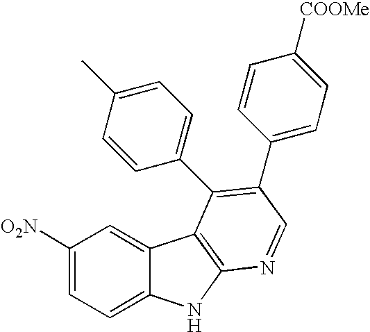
C1([O2N])=CC=C2C(=C1)C1=C(N2)N=CC(C2=CC=C([COOMe])C=C2)=C1C1=CC=C(C)C=C1
